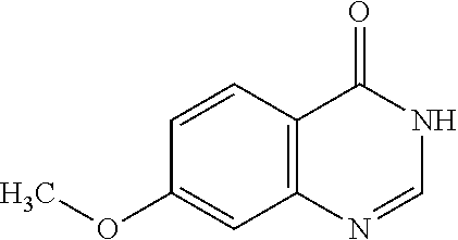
C12=C(C=CC(OC)=C1)C(=O)NC=N2
